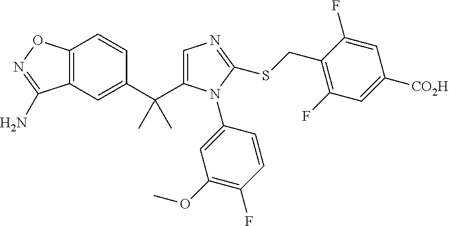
C12=C(C=C(C(C3=CN=C(SCC4=C(F)C=C([CO2H])C=C4F)N3C3=CC(OC)=C(F)C=C3)(C)C)C=C1)C(N)=NO2
